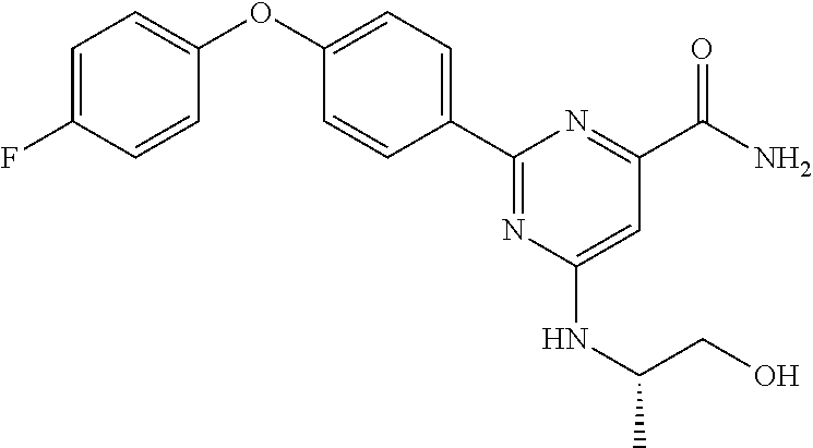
C1=C(F)C=CC(OC2=CC=C(C3=NC(NC(CO)C)=CC(C(N)=O)=N3)C=C2)=C1
